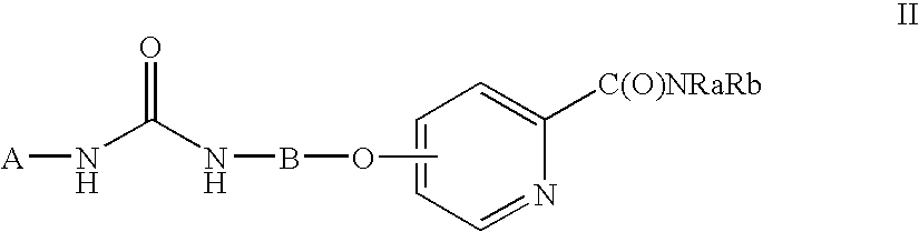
[A]NC(=O)NBOC.C1=NC([C(O)NRaRb])=CC=C1
